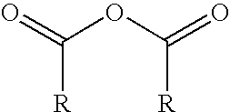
[R]C(=O)OC(=O)[R]
